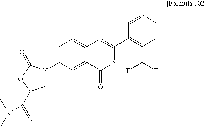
C1=CC=CC(C2=CC3=CC=C(N4CC(C(=O)N(C)C)OC4=O)C=C3C(=O)N2)=C1C(F)(F)F
